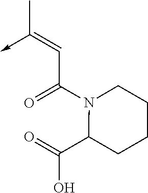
C(C(N1C(C(=O)O)CCCC1)=O)=C(C)->C
